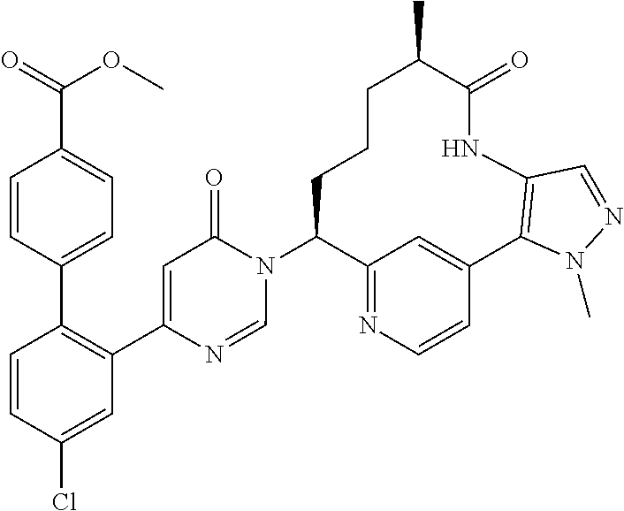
C12=NC=CC(=C1)C1=C(NC(=O)C(C)CCCC2N2C(=O)C=C(C3=C(C4=CC=C(C(=O)OC)C=C4)C=CC(Cl)=C3)N=C2)C=NN1C
